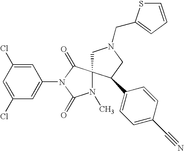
C1(Cl)=CC(Cl)=CC(N2C(=O)N(C)C3(C2=O)CN(CC2=CC=CS2)CC3C2=CC=C(C#N)C=C2)=C1
